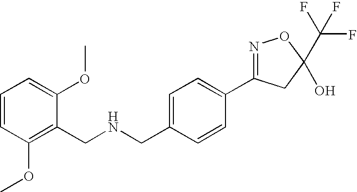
C1(CNCC2=C(OC)C=CC=C2OC)=CC=C(C2=NOC(C(F)(F)F)(O)C2)C=C1
